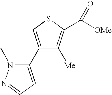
C1(C2=CC=NN2C)=CSC(C([OMe])=O)=C1[Me]
